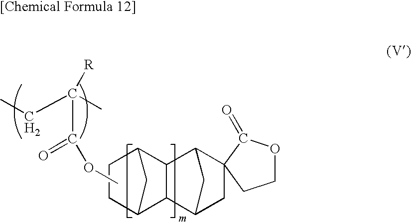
C(C([R])(C(OC)=O)C)C.C1CC2C3C(C1C2)C1CC3CC12C(=O)OCC2
